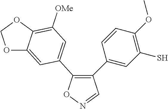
C1(C2=CC(S)=C(OC)C=C2)=C(C2=CC([OMe])=C3C(=C2)OCO3)ON=C1
